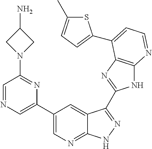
C1(C2=CN=CC(N3CC(N)C3)=N2)=CN=C2C(=C1)C(C1=NC3=C(N1)N=CC=C3C1=CC=C(C)S1)=NN2
